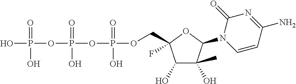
OP(OP(OP(OCC1(F)C(O)C(O)(C)C(N2C=CC(N)=NC2=O)O1)(=O)O)(=O)O)(=O)O
